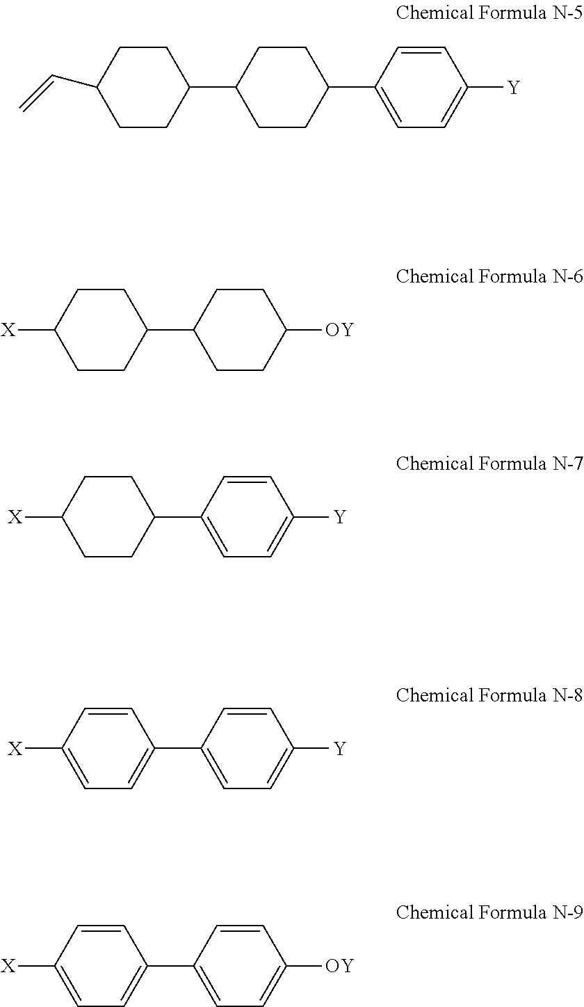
C1CC(C=C)CCC1C1CCC(C2=CC=C([Y])C=C2)CC1.C1CC([X])CCC1C1CCC([OY])CC1.C1CC([X])CCC1C1=CC=C([Y])C=C1.C1=CC([X])=CC=C1C1=CC=C([Y])C=C1.C1=CC([X])=CC=C1C1=CC=C([OY])C=C1
